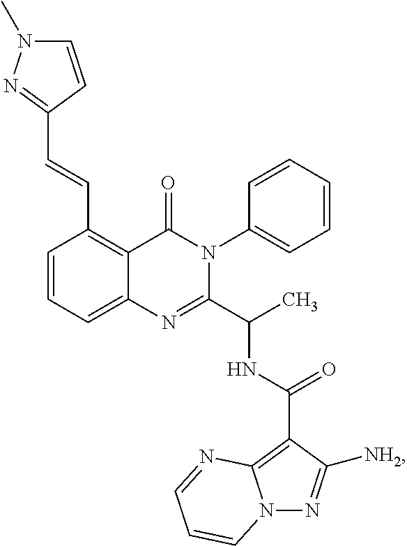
C1(C=CC2=NN(C)C=C2)=C2C(=CC=C1)N=C(C(C)NC(C1=C3N(N=C1[NH2])C=CC=N3)=O)N(C1=CC=CC=C1)C2=O
